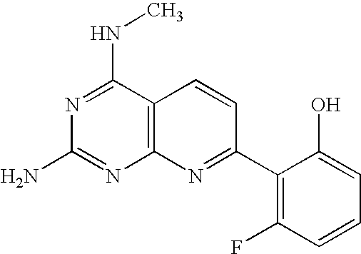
N1=C(NC)C2=C(N=C1N)N=C(C1=C(F)C=CC=C1O)C=C2
